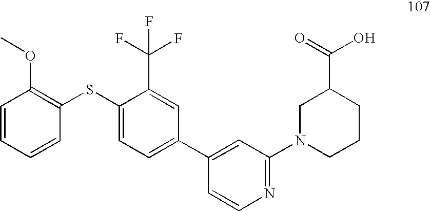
C1=CC=CC(SC2=CC=C(C3=CC(N4CCCC(C(=O)O)C4)=NC=C3)C=C2C(F)(F)F)=C1OC
